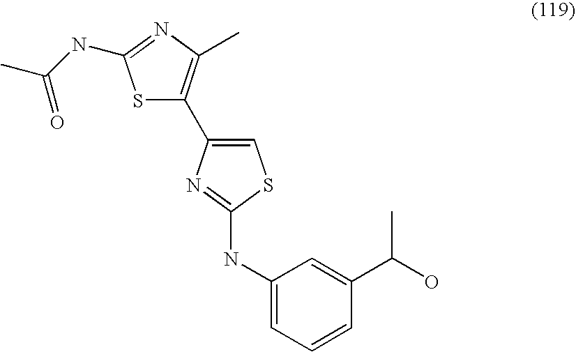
S1C(C2=CSC(NC3=CC=CC(C(O)C)=C3)=N2)=C(C)N=C1NC(C)=O
